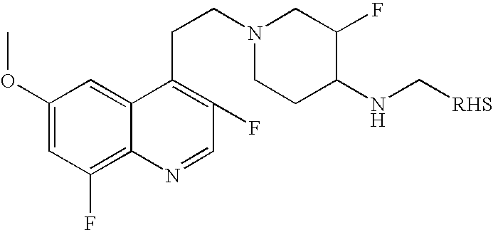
C1(F)=C2C(=CC(OC)=C1)C(CCN1CCC(NC[RHS])C(F)C1)=C(F)C=N2
